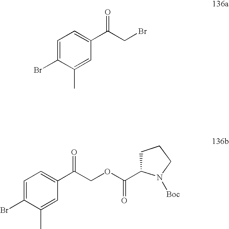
C1=C(Br)C(C)=CC(C(=O)CBr)=C1.C1=C(Br)C(C)=CC(C(=O)COC(C2CCCN2[Boc])=O)=C1
